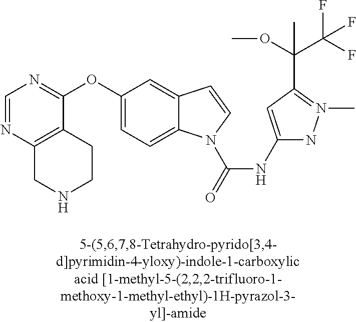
C1(OC2=NC=NC3=C2CCNC3)=CC=C2C(=C1)C=CN2C(=O)NC1=CC(C(OC)(C(F)(F)F)C)=N(C)N1
